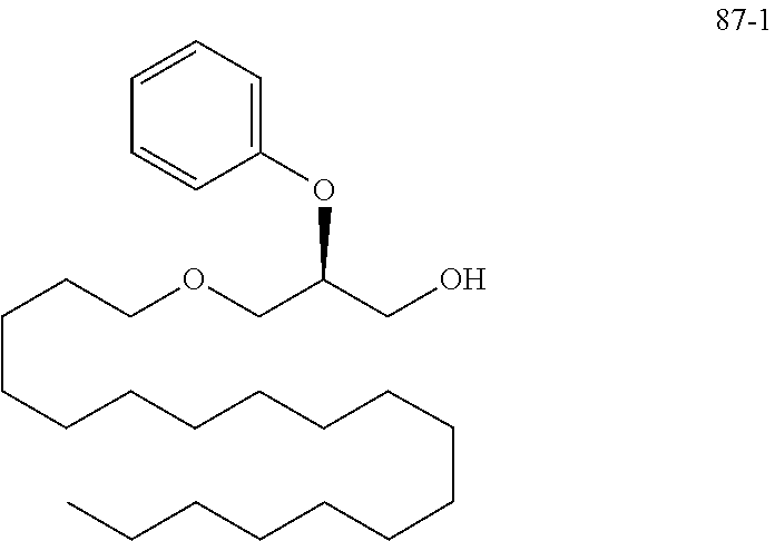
OCC(OC1=CC=CC=C1)COCCCCCCCCCCCCCCCCCC
